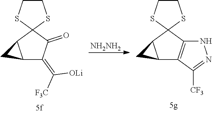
C12(C3CC3C(=C([OLi])[F3C])C1=O)SCCS2.[NH2NH2].C12(C3CC3C3=C1NN=C3[CF3])SCCS2
